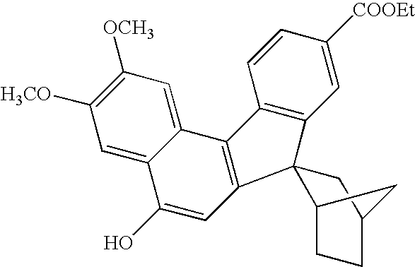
C1=C([COOEt])C=CC2=C1C1(C3=C2C2=CC([OCH3])=C([H3CO])C=C2C(O)=C3)C2CCC(C1)C2
